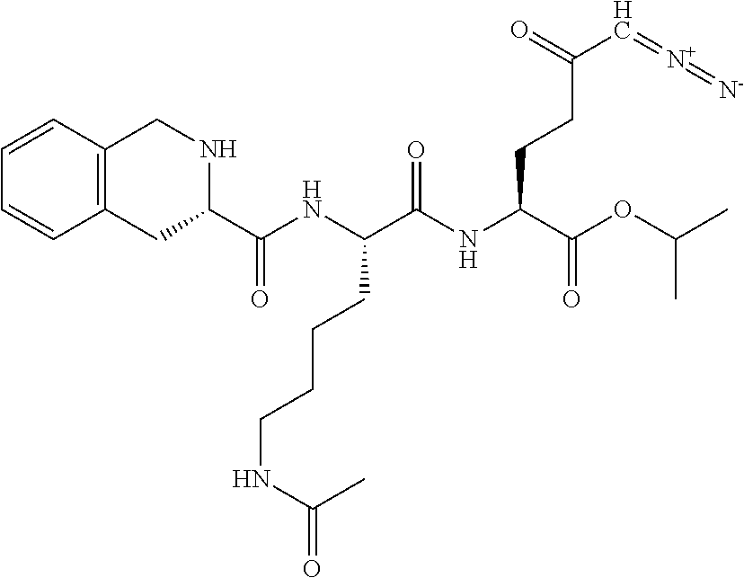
C1C(C(NC(C(NC(C(OC(C)C)=O)CCC(=O)C=[N+]=[N-])=O)CCCCNC(=O)C)=O)NCC2=C1C=CC=C2
